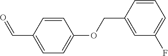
O=CC1=CC=C(OCC2=CC(F)=CC=C2)C=C1
